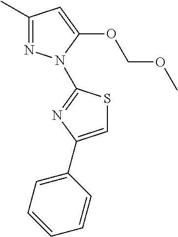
C1(C)=NN(C2=NC(C3=CC=CC=C3)=CS2)C(OCOC)=C1
